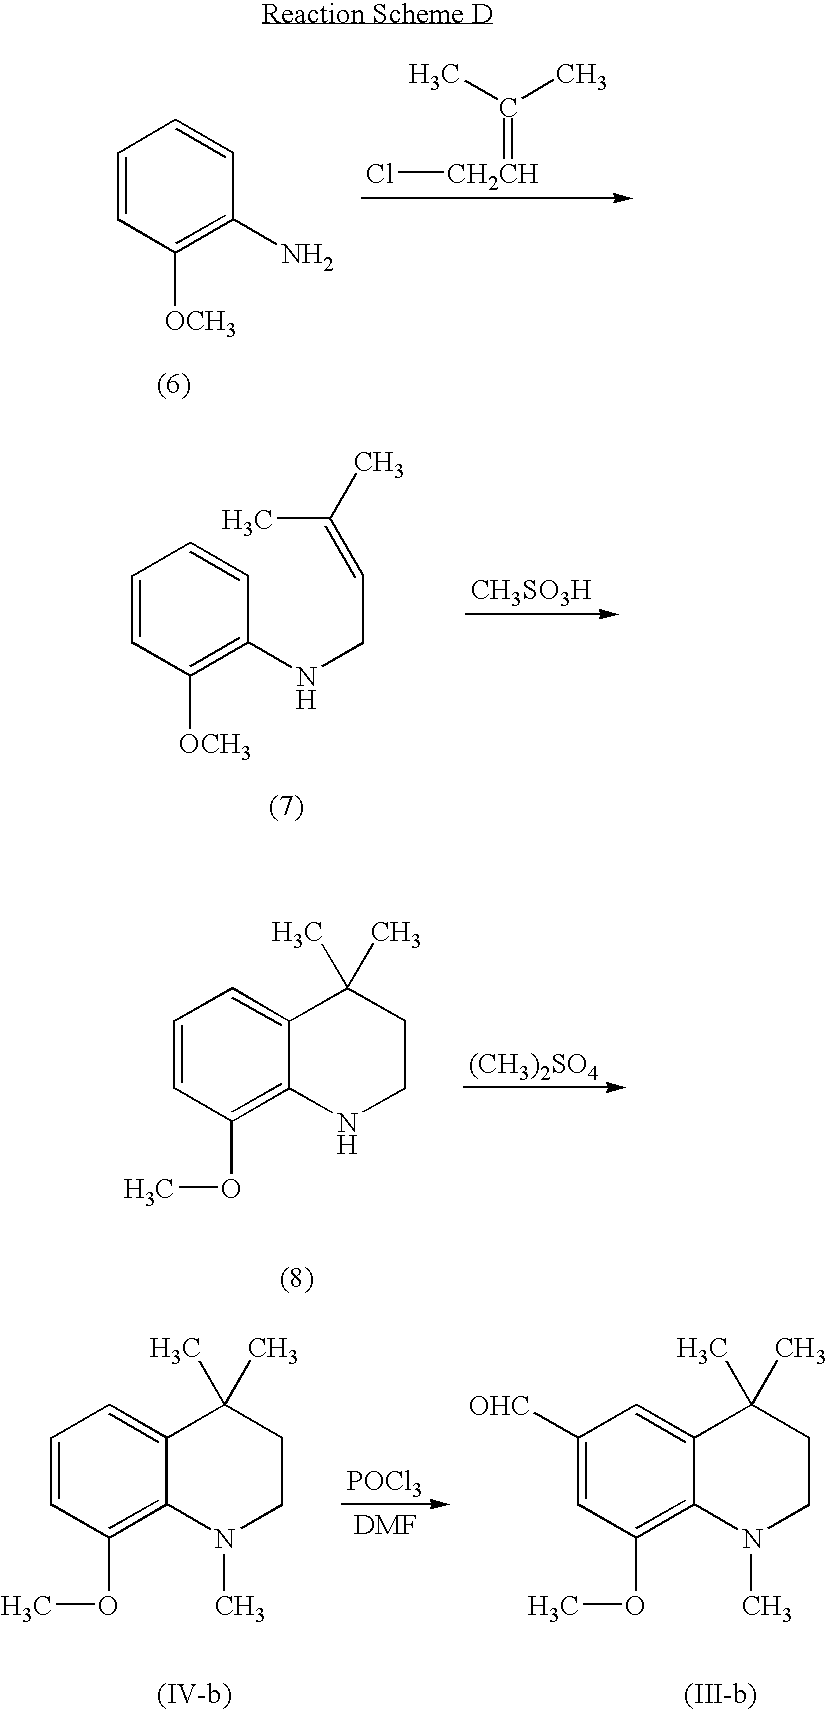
C1=CC(OC)=C2C(=C1)C(C)(C)CCN2.[(CH3)2SO4].C1=CC(OC)=C2C(=C1)C(C)(C)CCN2C.[POCl3].C1([OHC])=CC(OC)=C2C(=C1)C(C)(C)CCN2C.C1=CC([OCH3])=C(N)C=C1.C(=[CH2CH]Cl)(C)C.C1=CC([OCH3])=C(NCC=C(C)C)C=C1.[CH3SO3H]
